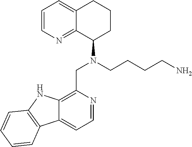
C1=CN=C2C(=C1)CCCC2N(CCCCN)CC1=C2C(=CC=N1)C1=C(N2)C=CC=C1
